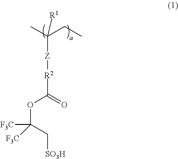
CC(CC)([R1])[Z][R2]C(OC([F3C])(C[SO3H])[F3C])=O
